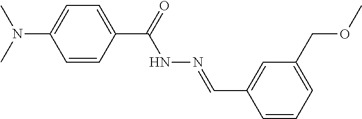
C1(C(=O)NN=CC2=CC(COC)=CC=C2)=CC=C(N(C)C)C=C1
